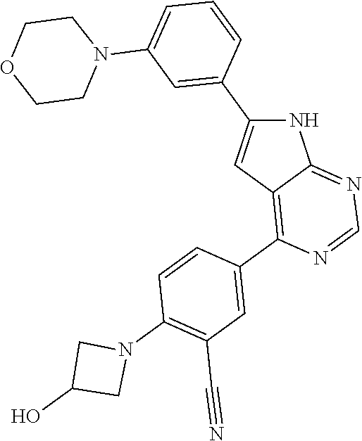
N1C(C2=CC(N3CCOCC3)=CC=C2)=CC2=C(C3=CC(C#N)=C(N4CC(O)C4)C=C3)N=CN=C12
